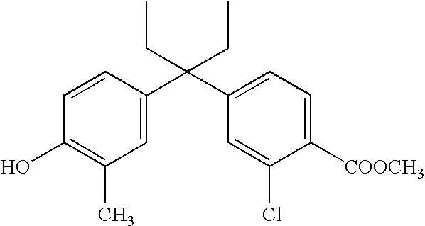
C1([COOCH3])=CC=C(C(C2=CC(C)=C(O)C=C2)(CC)CC)C=C1Cl
